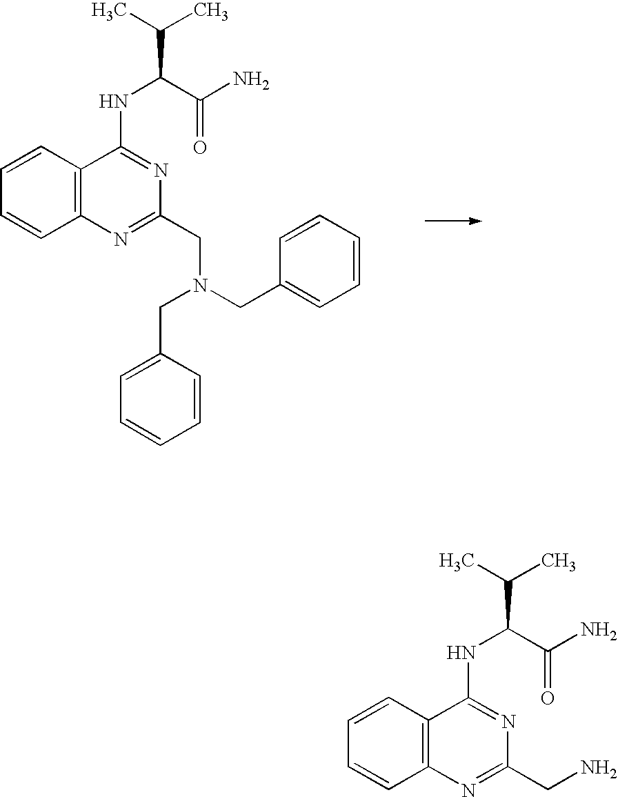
C1=CC=CC2=C1C(NC(C(N)=O)C(C)C)=NC(CN)=N2.C1=CC=CC2=C1C(NC(C(N)=O)C(C)C)=NC(CN(CC1=CC=CC=C1)CC1=CC=CC=C1)=N2
